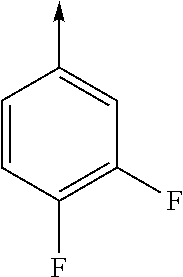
C<-C1=CC(F)=C(F)C=C1
